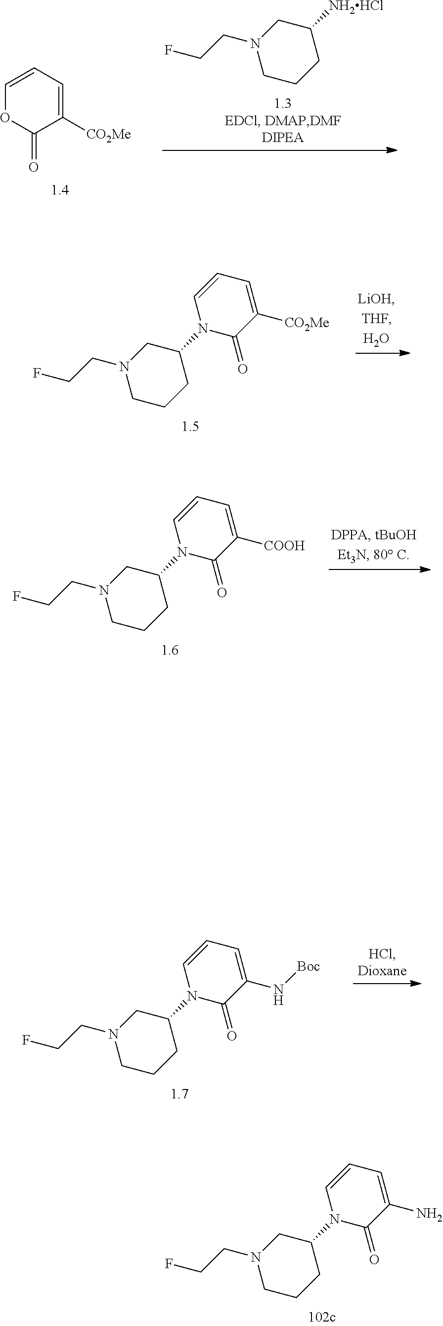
C1=CC=C([CO2Me])C(=O)O1.C1CCC([NH2HCl])CN1CCF.C1CCC(N2C=CC=C([CO2Me])C2=O)CN1CCF.C1CCC(N2C=CC=C([COOH])C2=O)CN1CCF.C1CCC(N2C=CC=C(N[Boc])C2=O)CN1CCF.C1CCC(N2C=CC=C(N)C2=O)CN1CCF
